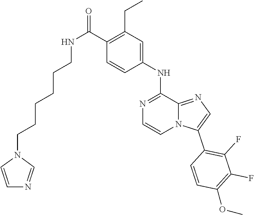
C1(C(NCCCCCCN2C=CN=C2)=O)=C(CC)C=C(NC2=NC=CN3C2=NC=C3C2=C(F)C(F)=C(OC)C=C2)C=C1
